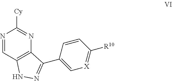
N1=CC2=C(N=C1[Cy])C(C1=C[X]=C([R10])C=C1)=NN2
